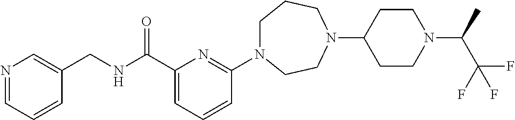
C1N(C2=NC(C(NCC3=CN=CC=C3)=O)=CC=C2)CCN(C2CCN(C(C)C(F)(F)F)CC2)CC1
